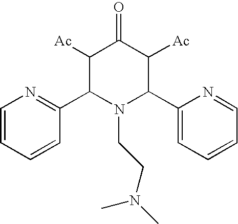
C1=CC=CC(C2N(CCN(C)C)C(C3=CC=CC=N3)C([Ac])C(=O)C2[Ac])=N1
